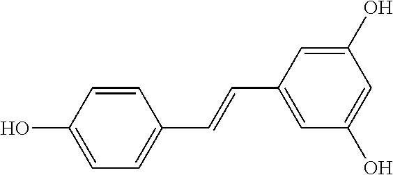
C1=CC(O)=CC=C1C=CC1=CC(O)=CC(O)=C1
